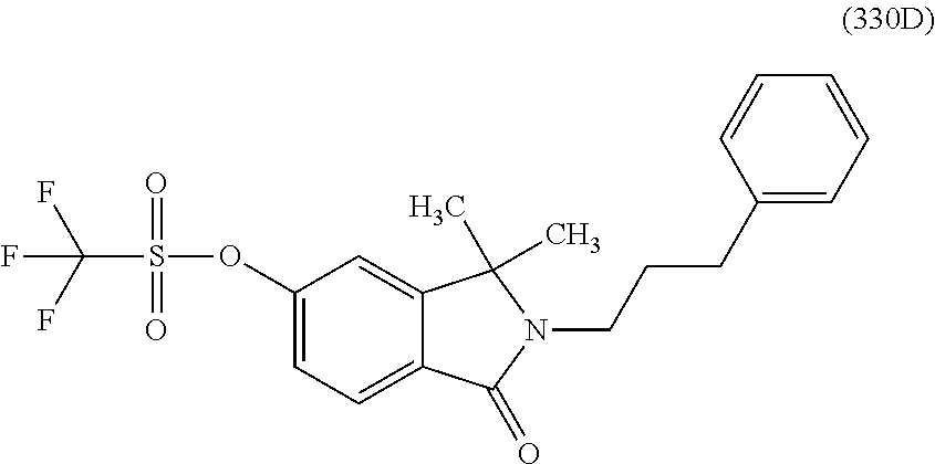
C1(OS(C(F)(F)F)(=O)=O)=CC=C2C(=C1)C(C)(C)N(CCCC1=CC=CC=C1)C2=O
